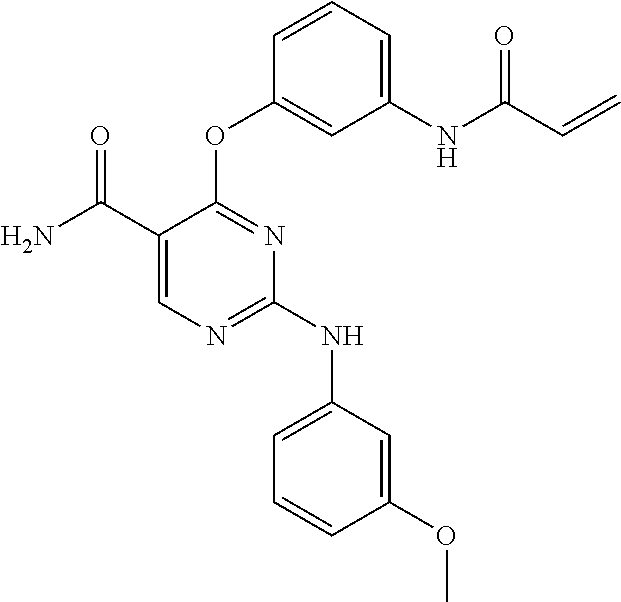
C1(C(N)=O)=CN=C(NC2=CC=CC(OC)=C2)N=C1OC1=CC(NC(C=C)=O)=CC=C1
